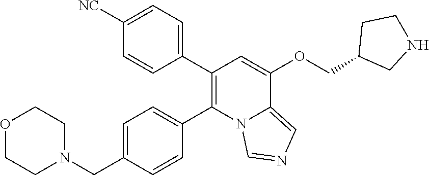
C1=CC(C2=C(C3=CC=C(CN4CCOCC4)C=C3)N3C(=CN=C3)C(OCC3CNCC3)=C2)=CC=C1[NC]
